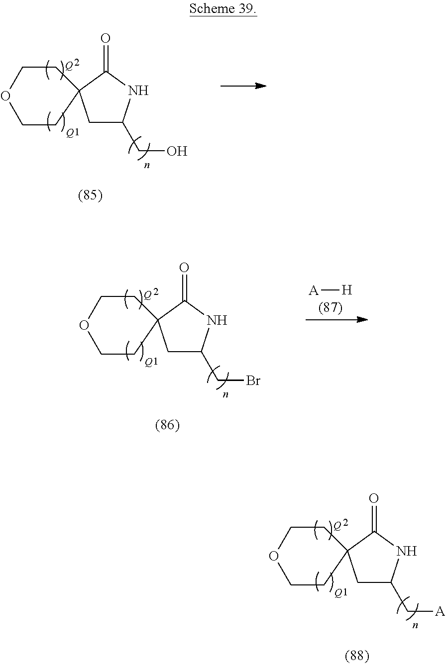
C1C(C[A])NC(=O)C12CCOCC2.[Q].[Q].C1C(CO)NC(=O)C12CCOCC2.[Q].[Q].C1C(CBr)NC(=O)C12CCOCC2.[Q].[Q].[A][H]
